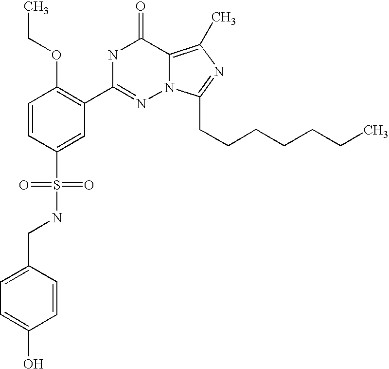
C1=CC(S(NCC2=CC=C(O)C=C2)(=O)=O)=CC(C2=NN3C(=C(C)N=C3CCCCCCC)C(=O)N2)=C1OCC
